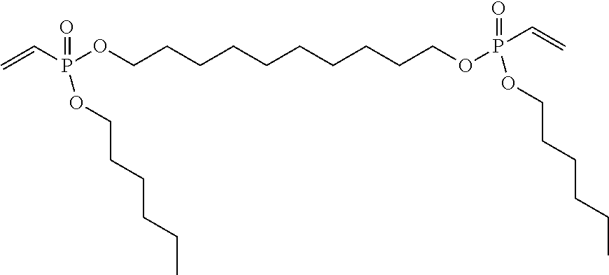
C=CP(OCCCCCCCCCCOP(=O)(OCCCCCC)C=C)(=O)OCCCCCC
